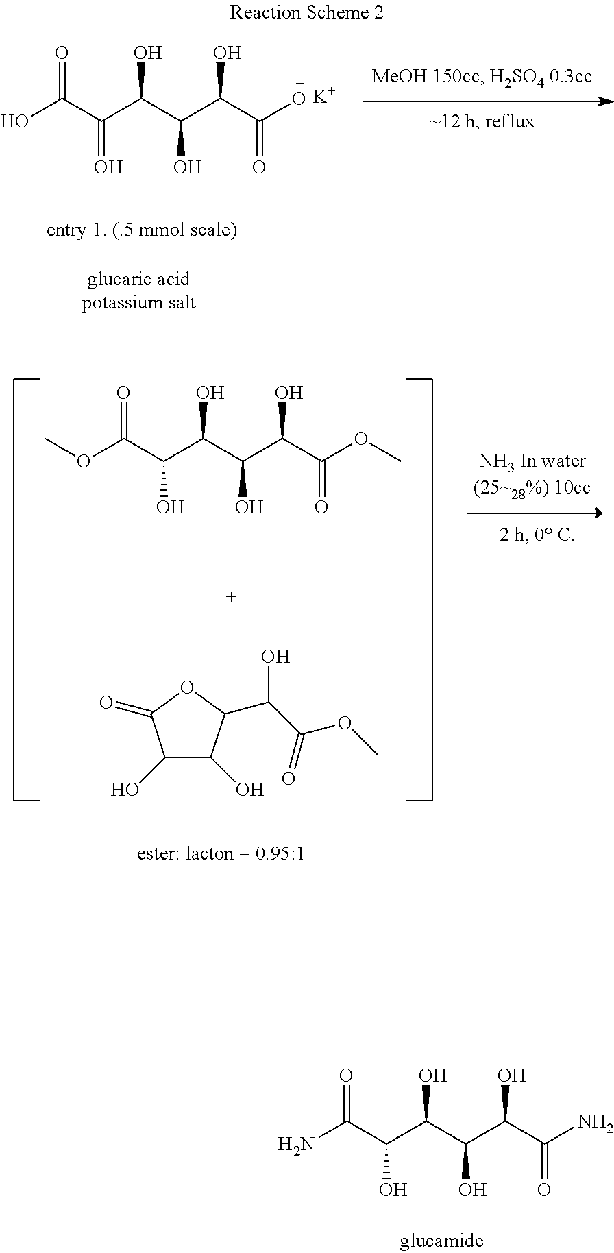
NC(C(C(C(C(C(N)=O)O)O)O)O)=O.OC(C(C(C(C(C([O-])=O)O)O)O)=O)=O.[K].C1(O)C(O)C(=O)OC1C(C(OC)=O)O.O(C(C(C(C(C(C(OC)=O)O)O)O)O)=O)C
